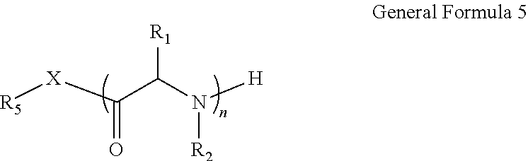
[R5][X]C(C(N([H])[R2])[R1])=O
